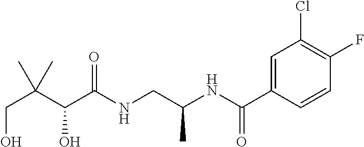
C(C(C(C(NCC(NC(C1=CC(Cl)=C(F)C=C1)=O)C)=O)O)(C)C)O
